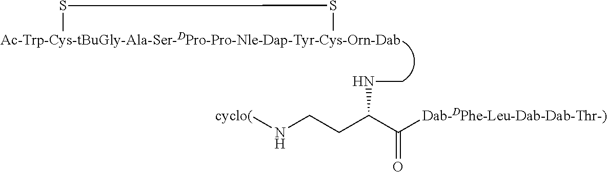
[cyclo(]NCCC(C([Dab-DPhe-Leu-Dab-Dab-Thr-)])=O)NC.[Ac-Trp-Cys-tBuGly-Ala-Ser-DPro-Pro-Nle-Dap-Tyr-Cys-Orn-Dab]1SS1
